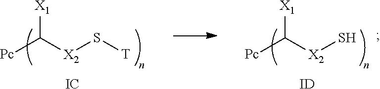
[X1]C([X2]S[T])[Pc].[IC].[X1]C([X2]S)[Pc].[ID]
